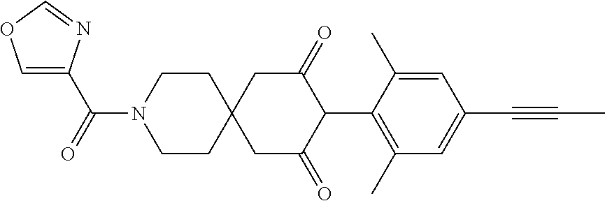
C1CN(C(=O)C2=COC=N2)CCC12CC(=O)C(C1=C(C)C=C(C#CC)C=C1C)C(=O)C2
